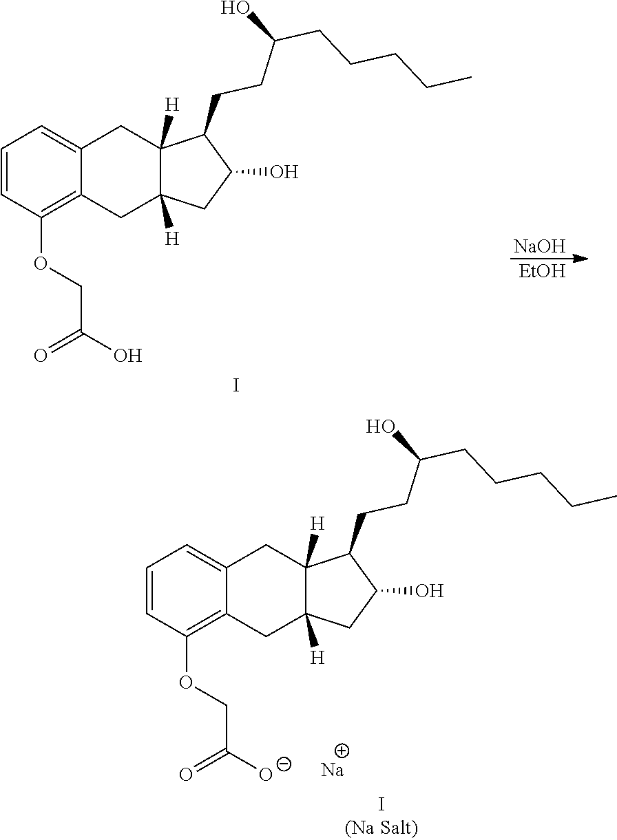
C1=CC(OCC(O)=O)=C2C(=C1)CC1([H])C([H])(C2)CC(O)C1CCC(CCCCC)O.I.[NaOH].[EtOH].C1=CC(OCC([O-])=O)=C2C(=C1)CC1([H])C([H])(C2)CC(O)C1CCC(CCCCC)O.[Na]
